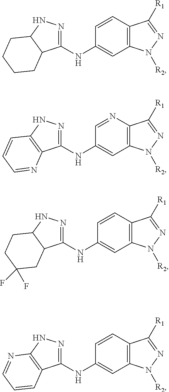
C1(NC2=CC3=C(N=C2)C([R1])=NN3[R2])=NNC2=C1N=CC=C2.C1(NC2=CC3=C(C=C2)C([R1])=NN3[R2])=NNC2=C1C=CC=N2.C1(NC2=CC3=C(C=C2)C([R1])=NN3[R2])=NNC2C1CC(F)(F)CC2.C1(NC2=CC3=C(C=C2)C([R1])=NN3[R2])=NNC2C1CCCC2
